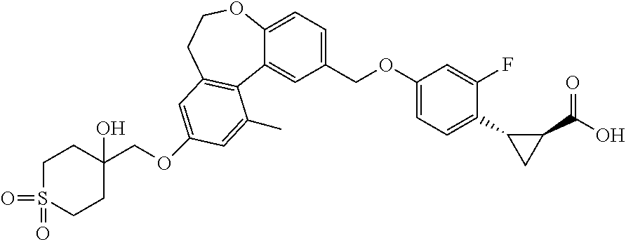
C1(OCC2=CC=C3C(=C2)C2=C(CCO3)C=C(OCC3(O)CCS(=O)(=O)CC3)C=C2C)=CC=C(C2CC2C(O)=O)C(F)=C1
